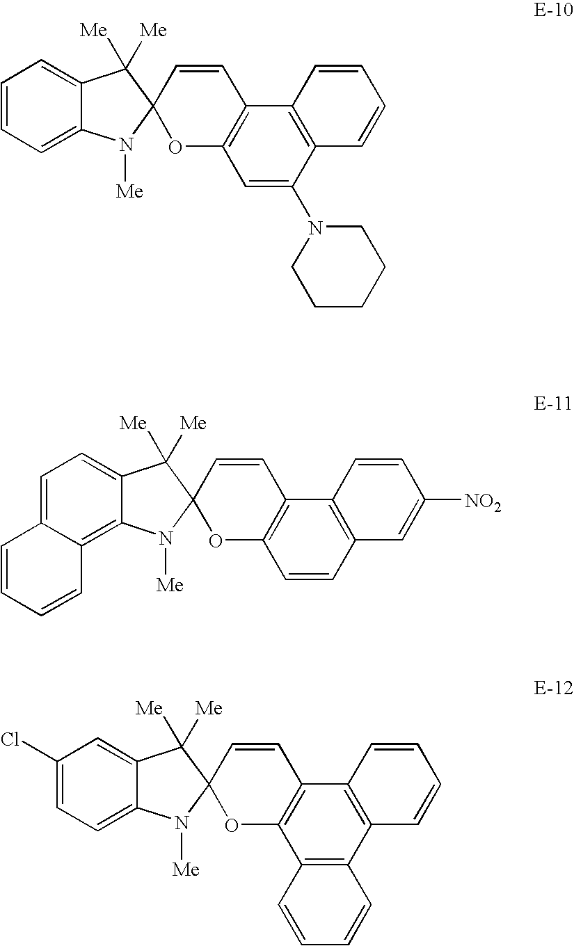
C1=CC=C2C(=C1)C([Me])([Me])C1(N2[Me])OC2=C(C=C1)C1=C(C(N3CCCCC3)=C2)C=CC=C1.C1=C2C(=C3C(=C1)C([Me])([Me])C1(N3[Me])OC3=C(C=C1)C1=C(C=C3)C=C([NO2])C=C1)C=CC=C2.C1(Cl)=CC=C2C(=C1)C([Me])([Me])C1(N2[Me])OC2=C(C=C1)C1=C(C3=C2C=CC=C3)C=CC=C1
